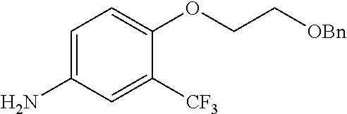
C1=C(N)C=C([CF3])C(OCC[OBn])=C1
